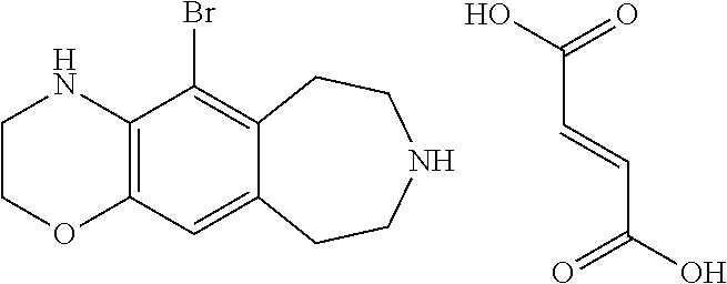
C1COC2=C(N1)C(Br)=C1C(=C2)CCNCC1.C(C=CC(=O)O)(=O)O
